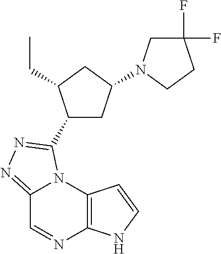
C12=NN=C(C3CC(N4CC(F)(F)CC4)CC3CC)N1C1=C(N=C2)NC=C1
